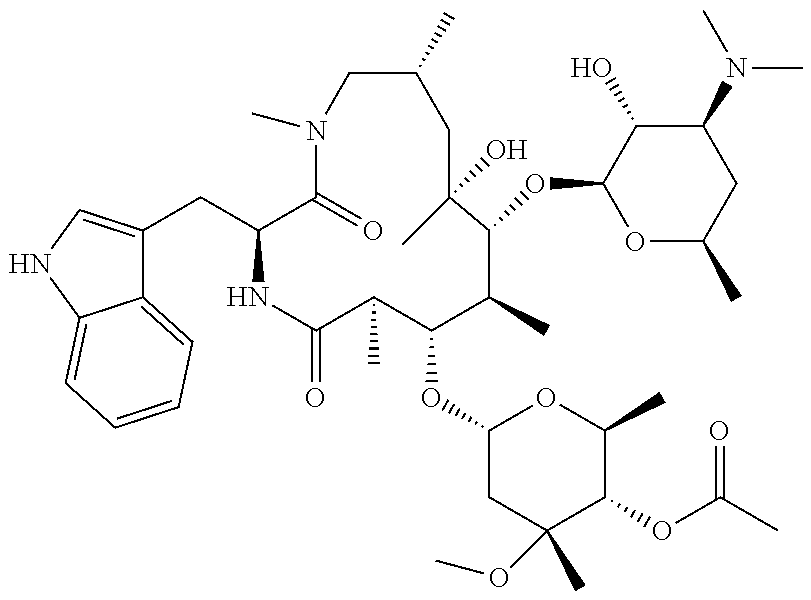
C12=CC=CC=C1NC=C2CC1C(=O)N(C)CC(C)CC(C)(O)C(OC2OC(C)CC(N(C)C)C2O)C(C)C(OC2CC(C)(OC)C(OC(C)=O)C(C)O2)C(C)C(=O)N1
